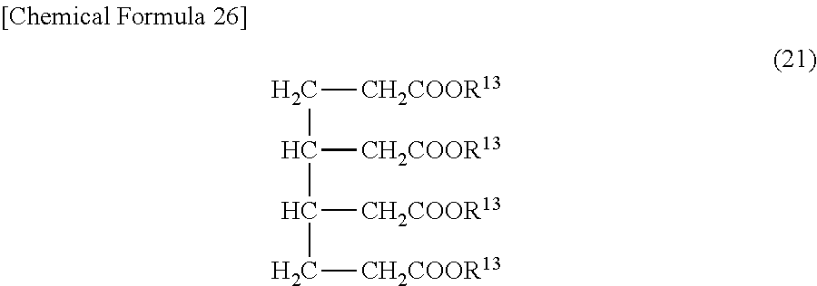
C([CH2COOR13])C(C(C[CH2COOR13])[CH2COOR13])[CH2COOR13]
